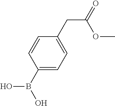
C1=CC(B(O)O)=CC=C1CC(OC)=O
